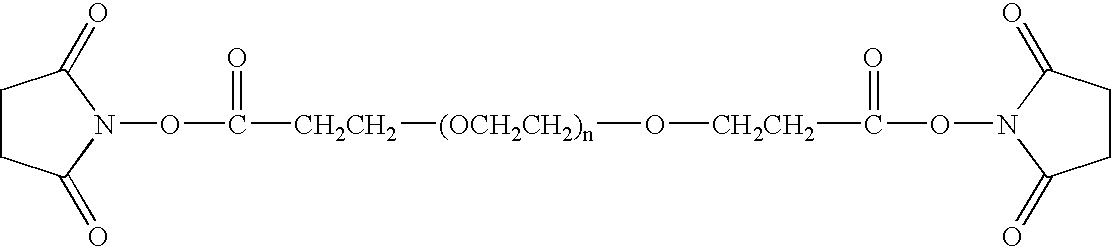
C1CC(=O)N(OC(=O)[CH2CH2]O[(OCH2CH2)n][CH2CH2]C(ON2C(=O)CCC2=O)=O)C1=O
